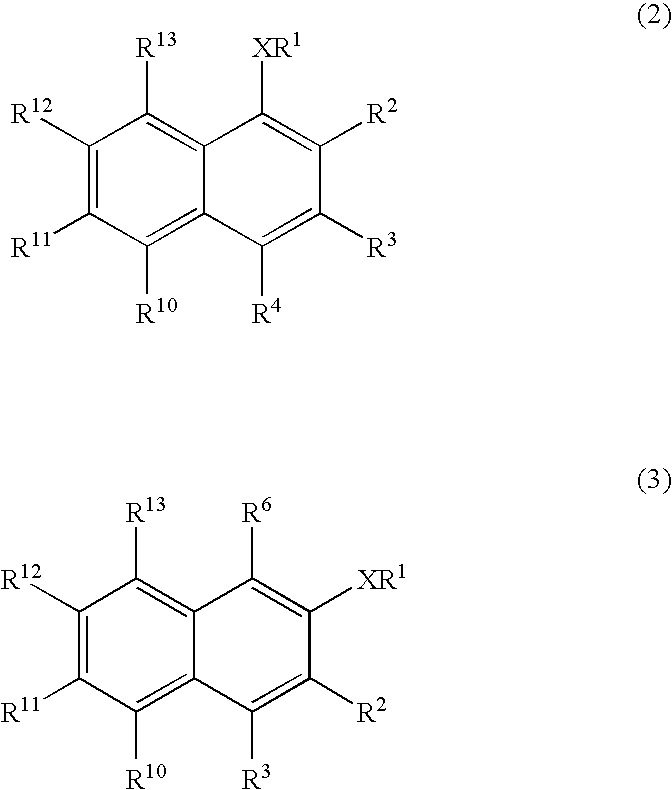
C1([R12])=C([R11])C([R10])=C2C(=C1[R13])C([XR1])=C([R2])C([R3])=C2[R4].C1([R12])=C([R11])C([R10])=C2C(=C1[R13])C([R6])=C([XR1])C([R2])=C2[R3]
